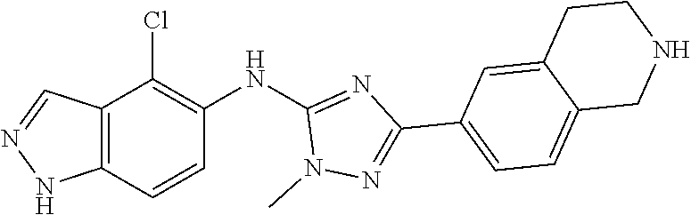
C12=C(C=CC(NC3=NC(C4=CC=C5C(=C4)CCNC5)=NN3C)=C1Cl)NN=C2
